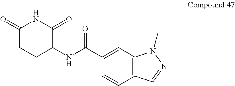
C1(NC(C2=CC3=C(C=C2)C=NN3C)=O)C(=O)NC(=O)CC1
